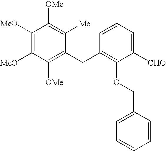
C1([OMe])=C(CC2=C(OCC3=CC=CC=C3)C([CHO])=CC=C2)C([Me])=C([OMe])C([MeO])=C1[MeO]
